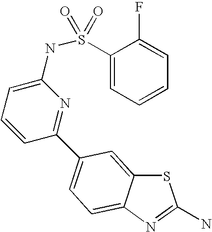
S1C2=CC(C3=NC(NS(C4=CC=CC=C4F)(=O)=O)=CC=C3)=CC=C2N=C1N
